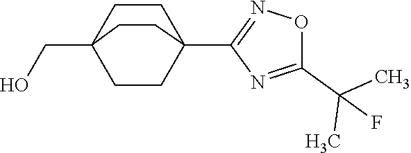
C1CC2(CO)CCC1(C1=NOC(C(C)(C)F)=N1)CC2
